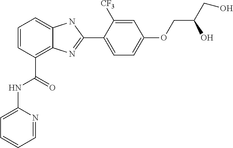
C1=CC(C(=O)NC2=CC=CC=N2)=C2C(=C1)NC(C1=CC=C(OCC(CO)O)C=C1[CF3])=N2
